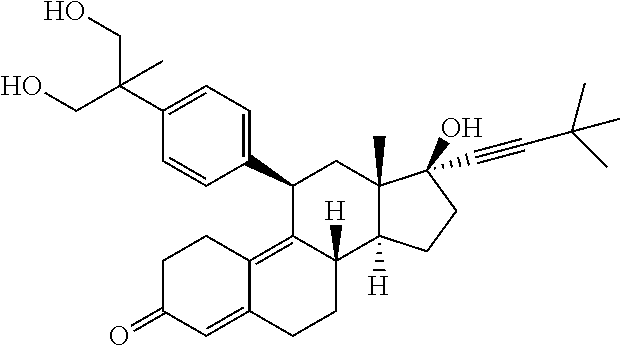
C(C1=CC=C(C2C3=C4C(=CC(=O)CC4)CCC3([H])C3([H])C(C)(C2)C(O)(C#CC(C)(C)C)CC3)C=C1)(CO)(CO)C
